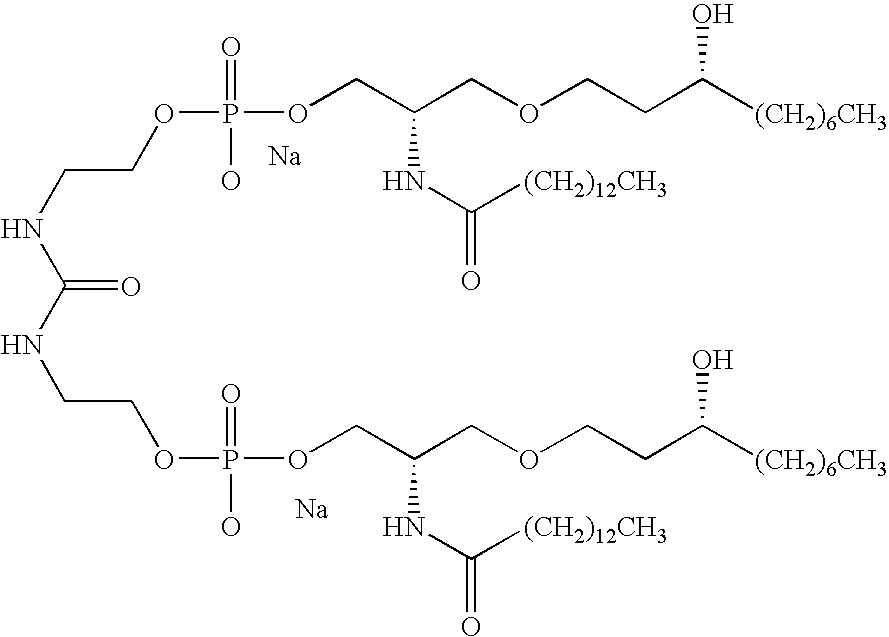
[Na].[Na].N(CCOP(OCC(COCCC([(CH2)6CH3])O)NC(=O)[(CH2)12CH3])(=O)O)C(=O)NCCOP(O)(=O)OCC(COCCC([(CH2)6CH3])O)NC(=O)[(CH2)12CH3]
